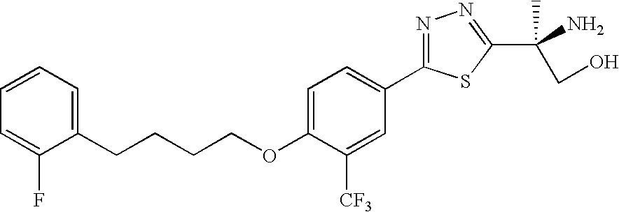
C(CCCOC1=CC=C(C2=NN=C(C(N)(CO)C)S2)C=C1[CF3])C1=CC=CC=C1F
